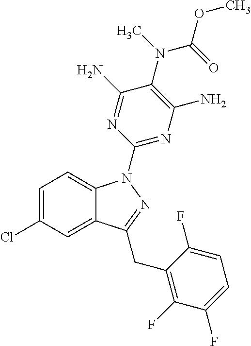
C1=C(Cl)C=C2C(=C1)N(C1=NC(N)=C(N(C(=O)OC)C)C(N)=N1)N=C2CC1=C(F)C(F)=CC=C1F
